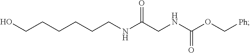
C(CCCNC(CNC(OC[Ph])=O)=O)CCO
